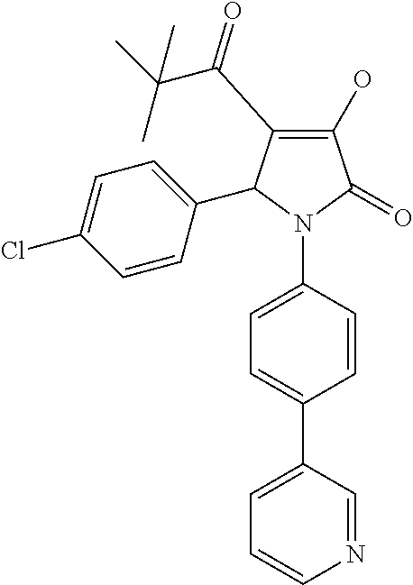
C1(O)=C(C(C(C)(C)C)=O)C(C2=CC=C(Cl)C=C2)N(C2=CC=C(C3=CC=CN=C3)C=C2)C1=O
